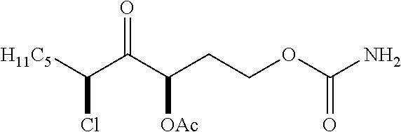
[H11C5]C(C(C(CCOC(N)=O)[OAc])=O)Cl
